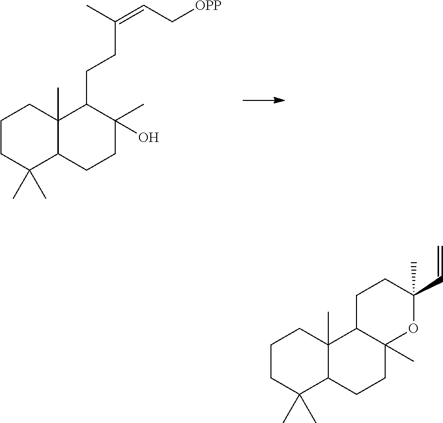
C1CC(C)(C)C2C(C)(C1)C(CCC(=CC[OPP])C)C(C)(O)CC2.C1CC(C)(C)C2C(C)(C1)C1C(C)(CC2)OC(C=C)(C)CC1
